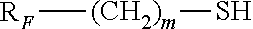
[RF][(CH2)m]S
